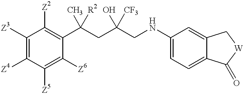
C1([Z3])=C([Z4])C([Z5])=C([Z6])C(C(CC(CNC2=CC=C3C(=C2)C[W]C3=O)(O)[CF3])(C)[R2])=C1[Z2]
